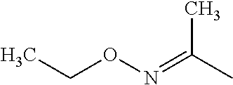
O(N=C(C)C)CC
